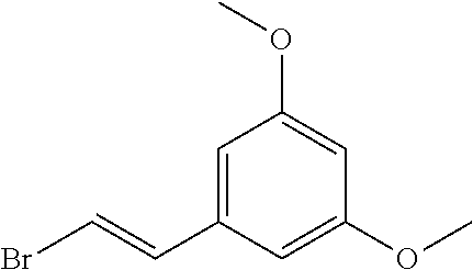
C1=C(C=CBr)C=C(OC)C=C1OC
